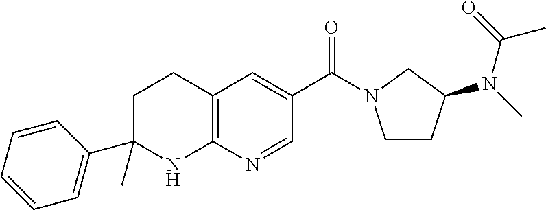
C(C1=CC2=C(N=C1)NC(C1=CC=CC=C1)(C)CC2)(=O)N1CCC(N(C(C)=O)C)C1
